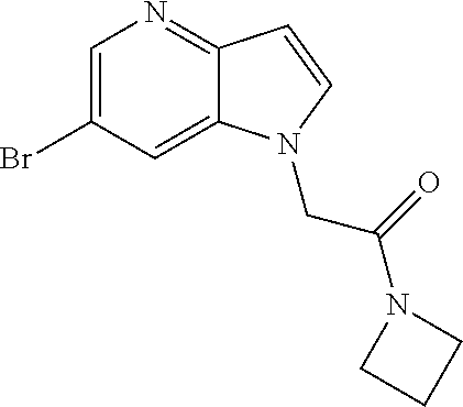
C1=C(Br)C=C2C(=N1)C=CN2CC(=O)N1CCC1
